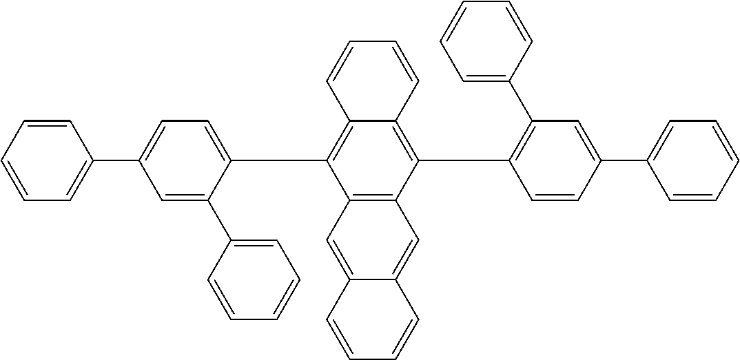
C1=CC(C2=CC=C(C3=C4C(=C(C5=C(C6=CC=CC=C6)C=C(C6=CC=CC=C6)C=C5)C5=C3C=C3C(=C5)C=CC=C3)C=CC=C4)C(C3=CC=CC=C3)=C2)=CC=C1
